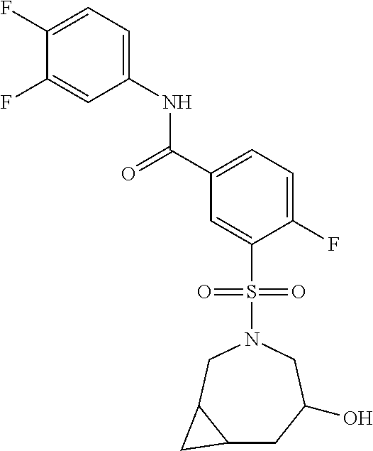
C(C1=CC=C(F)C(S(N2CC(O)CC3C(C2)C3)(=O)=O)=C1)(=O)NC1=CC=C(F)C(F)=C1
